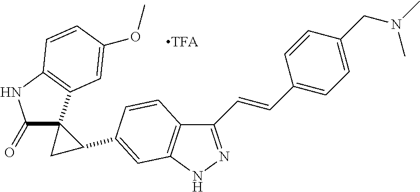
C1(C=CC2=CC=C(CN(C)C)C=C2)=NNC2=C1C=CC(C1C3(C1)C(=O)NC1=C3C=C(OC)C=C1)=C2
